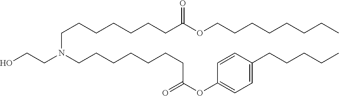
C(CCC)CCCCOC(CCCCCCCN(CCCCCCCC(OC1=CC=C(CCCCC)C=C1)=O)CCO)=O
